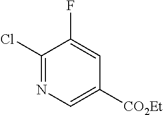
N1=C(Cl)C(F)=CC([CO2Et])=C1
